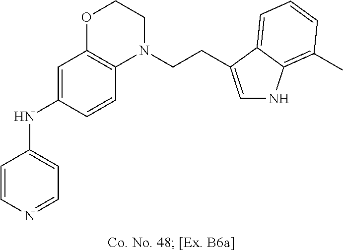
C1=CN=CC=C1NC1=CC2=C(C=C1)N(CCC1=CNC3=C(C)C=CC=C31)CCO2
